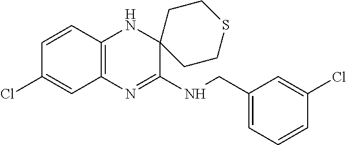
C12=C(N=C(NCC3=CC=CC(Cl)=C3)C3(N1)CCSCC3)C=C(Cl)C=C2
